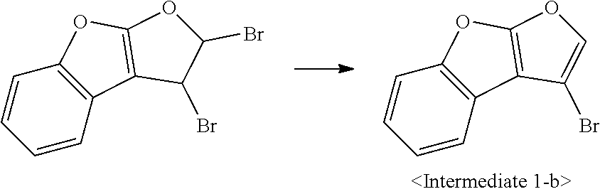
C1=CC2=C(C=C1)OC1=C2C(Br)=CO1.C1=CC2=C(C=C1)OC1=C2C(Br)C(Br)O1
